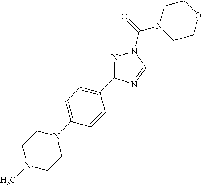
N1=C(C2=CC=C(N3CCN(C)CC3)C=C2)N=CN1C(N1CCOCC1)=O
